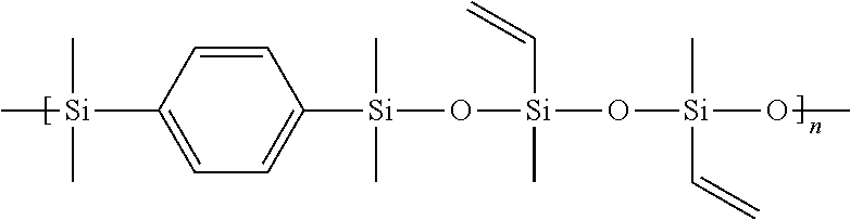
C[Si](C)(C)C1=CC=C([Si](C)(C)O[Si](O[Si](C)(C=C)OC)(C)C=C)C=C1
